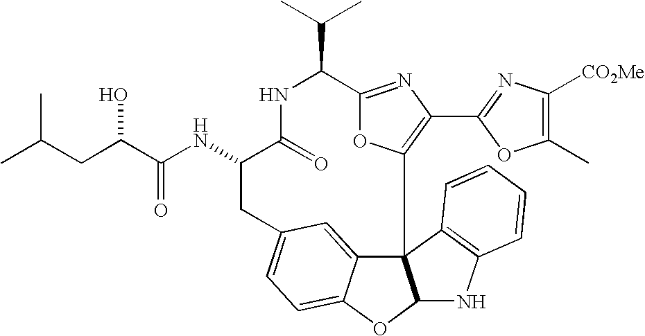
C123C4=CC(=CC=C4OC1NC1=C2C=CC=C1)CC(NC(=O)C(O)CC(C)C)C(=O)NC(C(C)C)C1=NC(C2=NC([CO2Me])=C(C)O2)=C3O1
